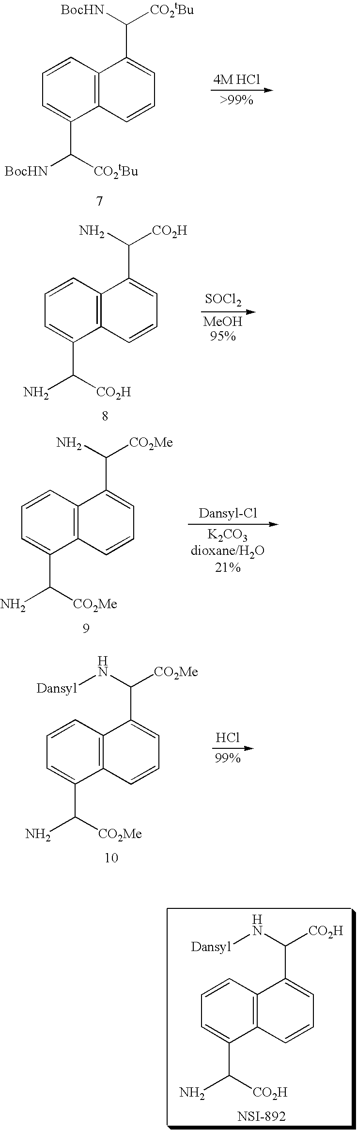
C1=CC2=C(C(C([CO2tBu])[BocHN])=C1)C=CC=C2C([BocHN])[CO2tBu].[4M HCl].C1=CC2=C(C(C(N)[CO2H])=C1)C=CC=C2C([CO2H])N.[SOCl2].C1=CC2=C(C(C(N)[CO2Me])=C1)C=CC=C2C([CO2Me])N[Dansyl].Cl.C1=CC2=C(C(C(N)[CO2H])=C1)C=CC=C2C([CO2H])N[Dansyl].C1=CC2=C(C(C(N)[CO2Me])=C1)C=CC=C2C([CO2Me])N.[Dansyl-Cl]
